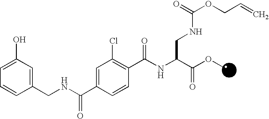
C1(Cl)=C(C(NC(C(OC)=O)CNC(=O)OCC=C)=O)C=CC(C(NCC2=CC(O)=CC=C2)=O)=C1
